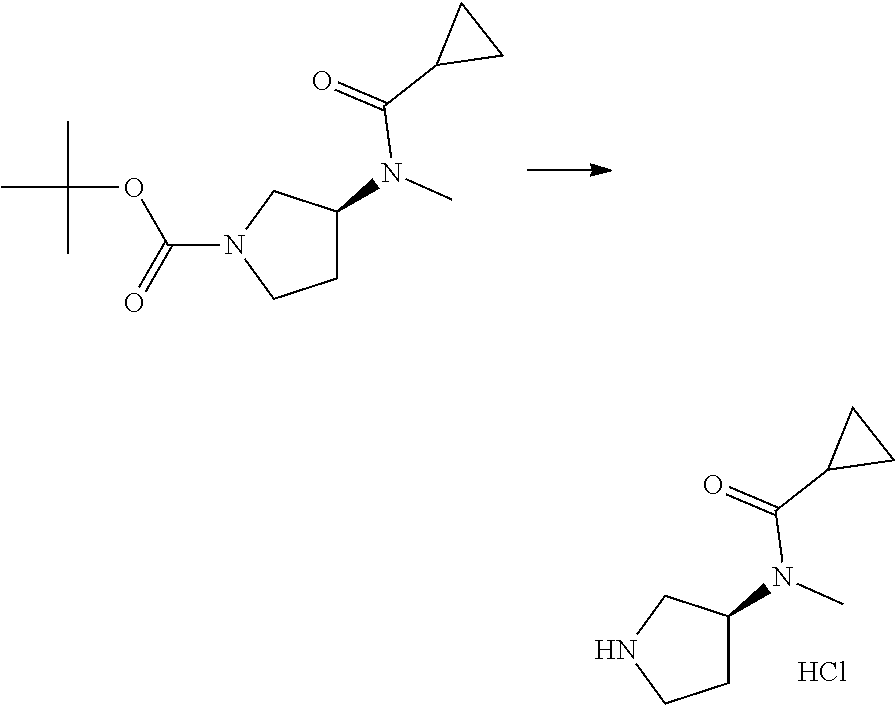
CC(OC(N1CCC(N(C)C(C2CC2)=O)C1)=O)(C)C.N1CCC(N(C)C(C2CC2)=O)C1.Cl
